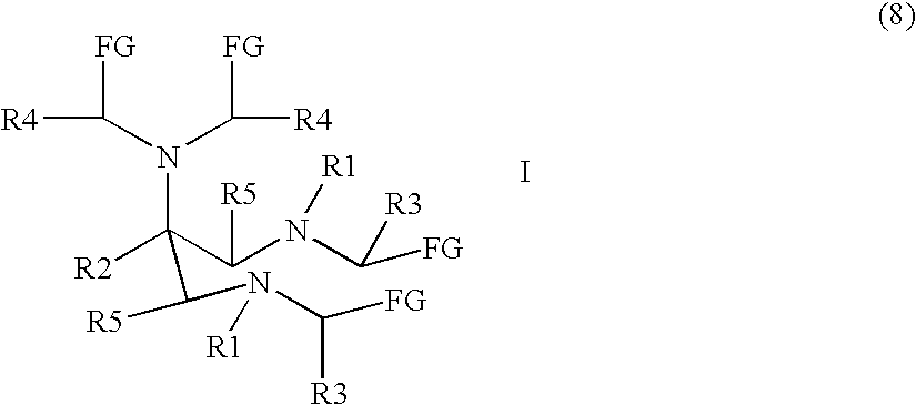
[R4]C([FG])N(C([FG])[R4])C(C(N(C([FG])[R3])[R1])[R5])([R2])C([R5])N(C([FG])[R3])[R1].I
